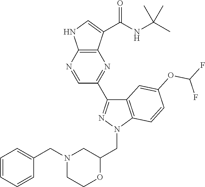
C12=C(C(C(NC(C)(C)C)=O)=CN1)N=C(C1=NN(CC3CN(CC4=CC=CC=C4)CCO3)C3=C1C=C(OC(F)F)C=C3)C=N2
